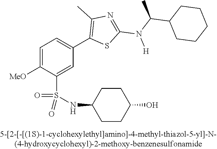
C1=C([OMe])C(S(NC2CCC(O)CC2)(=O)=O)=CC(C2=C(C)N=C(N(C(C)C3CCCCC3)[H])S2)=C1
